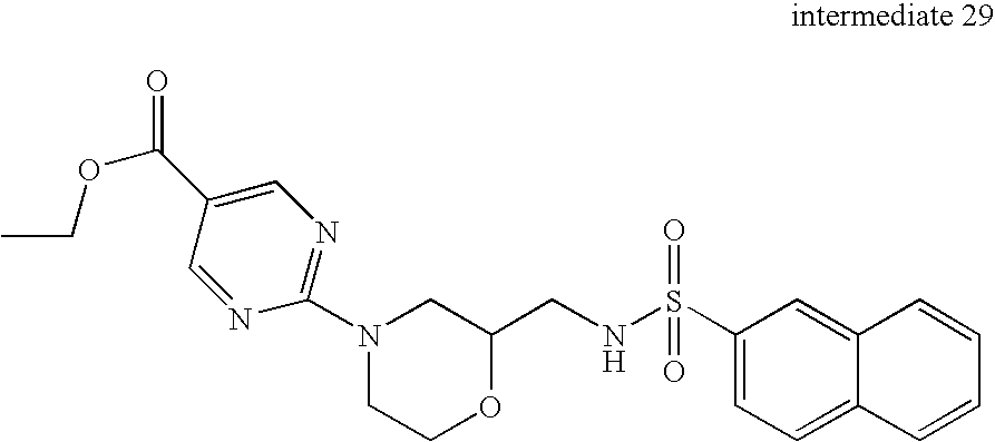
C12=CC(S(NCC3CN(C4=NC=C(C(OCC)=O)C=N4)CCO3)(=O)=O)=CC=C1C=CC=C2
